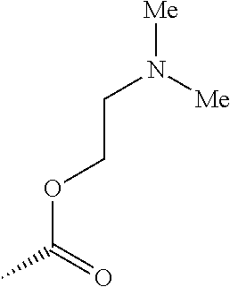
O(CCN([Me])[Me])C(=O)C
